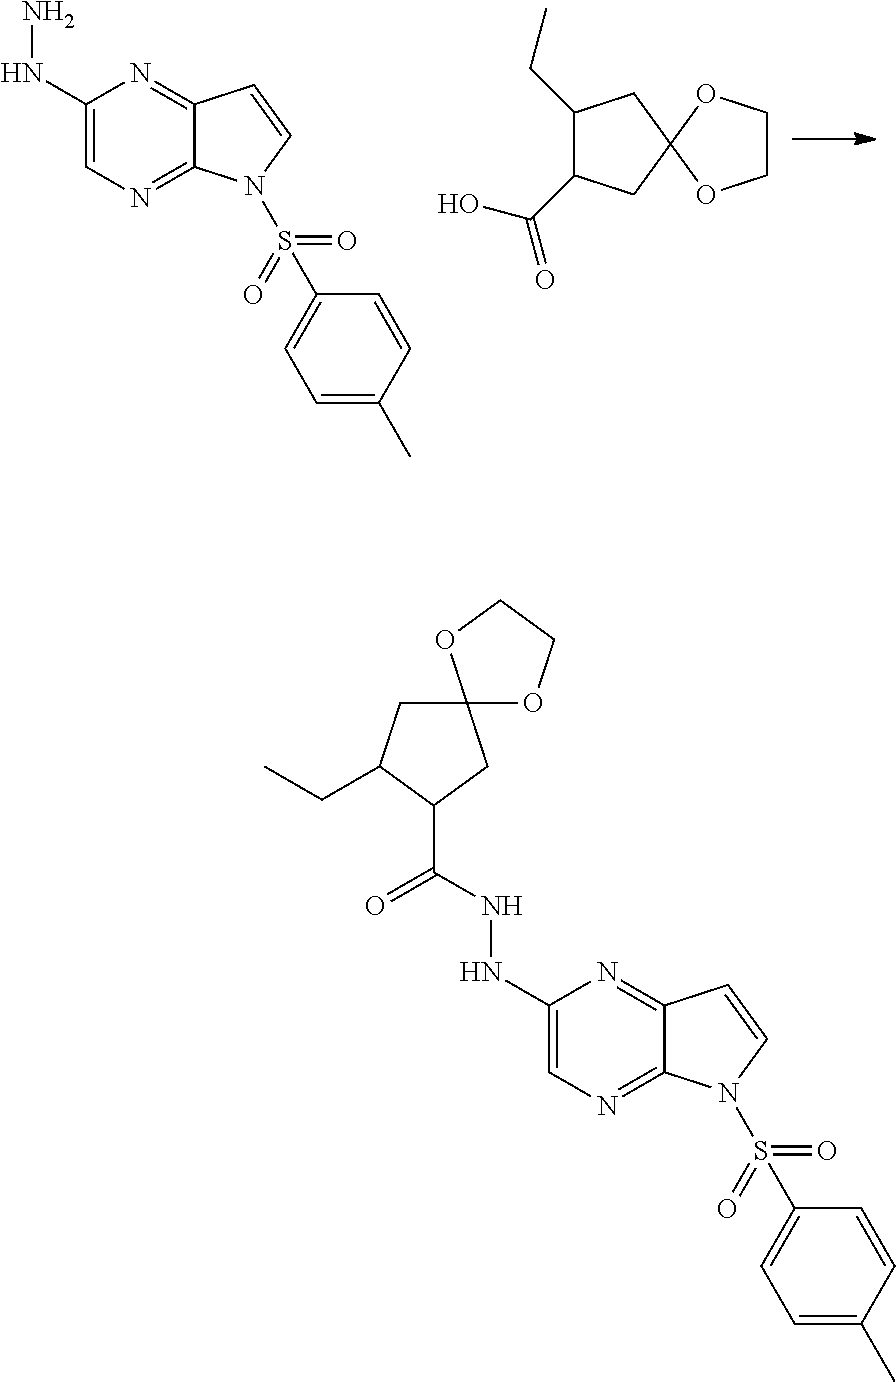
C1(NN)=CN=C2C(=N1)C=CN2S(=O)(=O)C1=CC=C(C)C=C1.C1(CC)C(C(=O)O)CC2(C1)OCCO2.C1(NNC(=O)C2CC3(CC2CC)OCCO3)=CN=C2C(=N1)C=CN2S(=O)(=O)C1=CC=C(C)C=C1
